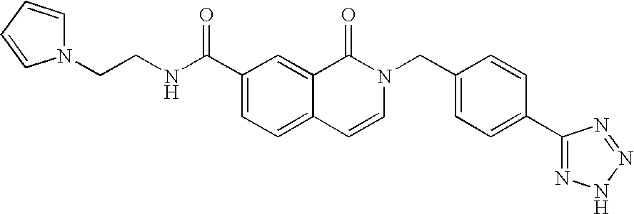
C(NC(C1=CC=C2C(=C1)C(=O)N(CC1=CC=C(C3=NNN=N3)C=C1)C=C2)=O)CN1C=CC=C1
